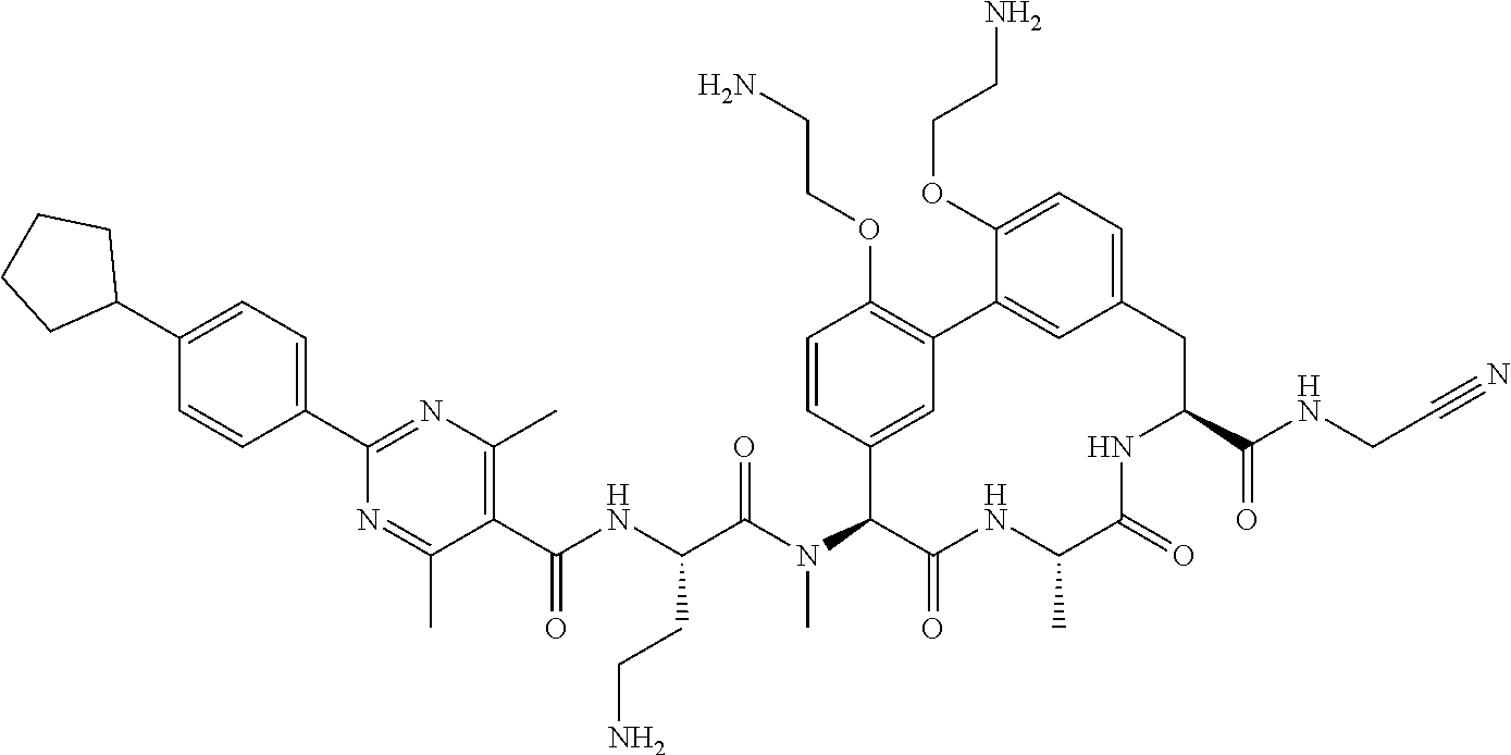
C1(C(NC(C(N(C2C(=O)NC(C)C(=O)NC(C(NCC#N)=O)CC3=CC=C(OCCN)C(=C3)C3=C(OCCN)C=CC2=C3)C)=O)CCN)=O)=C(C)N=C(C2=CC=C(C3CCCC3)C=C2)N=C1C
